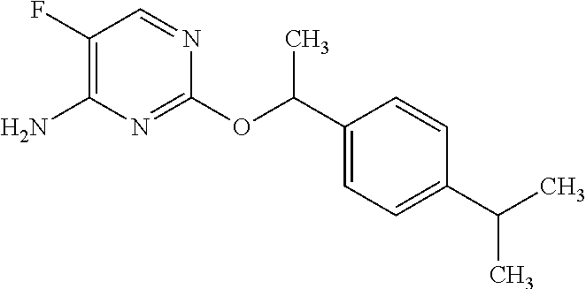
C1(OC(C2=CC=C(C(C)C)C=C2)C)=NC(N)=C(F)C=N1
